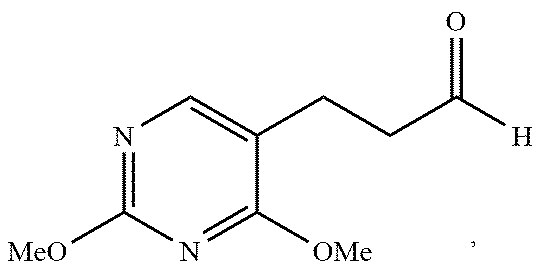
N1=C([MeO])N=C([OMe])C(CCC([H])=O)=C1
